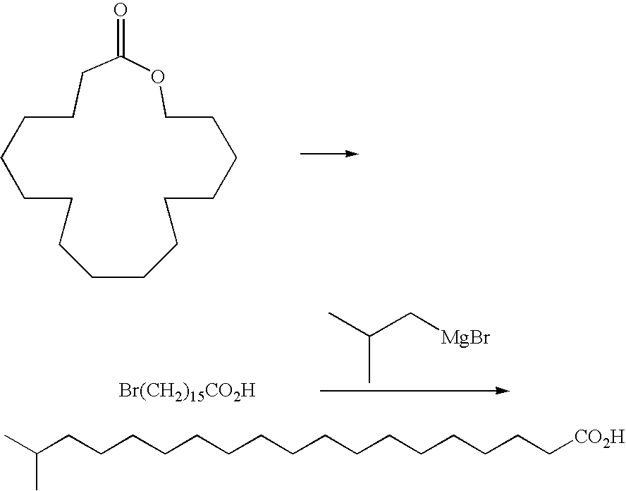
C1CC(=O)OCCCCCCCCCCCCC1.C(C(C)C)[MgBr].[Br(CH2)15CO2H].C(CCCCCCCCCCCCCC[CO2H])CC(C)C
